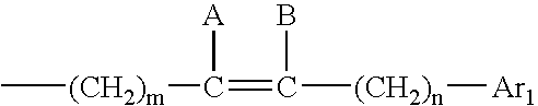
C[(CH2)m]C(=C([(CH2)n][Ar1])B)[A]
